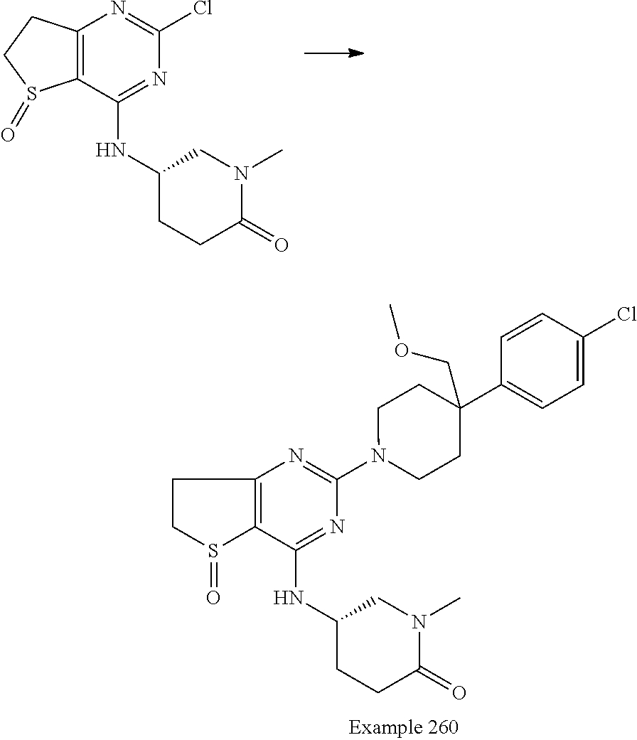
C12=C(C(NC3CCC(=O)N(C)C3)=NC(Cl)=N1)S(=O)CC2.C12=C(C(NC3CCC(=O)N(C)C3)=NC(N3CCC(C4=CC=C(Cl)C=C4)(COC)CC3)=N1)S(=O)CC2
